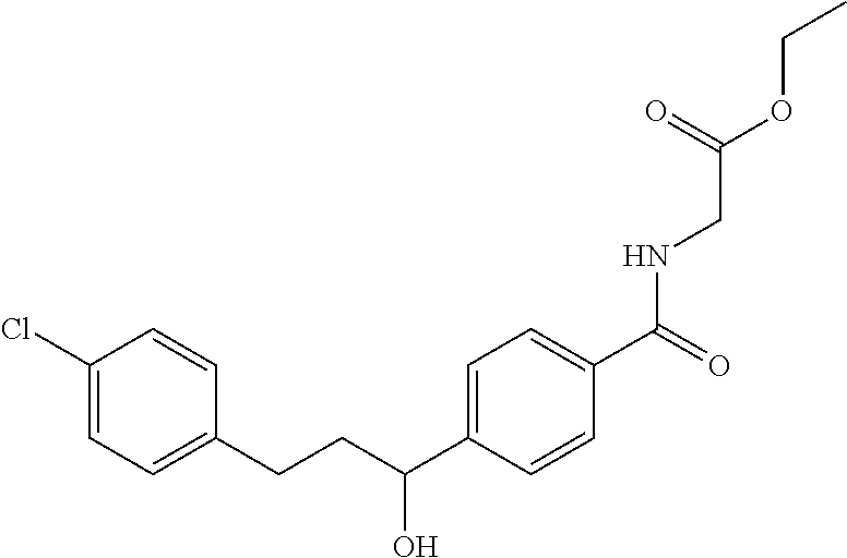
C1(Cl)=CC=C(CCC(C2=CC=C(C(NCC(=O)OCC)=O)C=C2)O)C=C1
